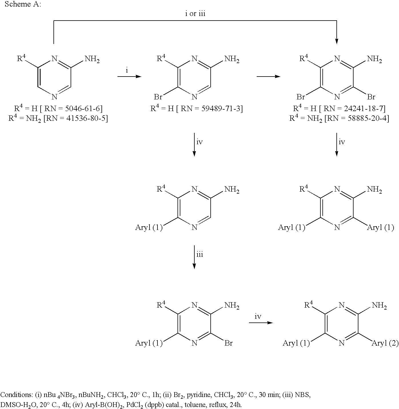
C1([R4])=C([Aryl (1)])N=CC(N)=N1.C1([R4])=C([Aryl (1)])N=C([Aryl (1)])C(N)=N1.C1([R4])=C([Aryl (1)])N=C(Br)C(N)=N1.C1([R4])=C([Aryl (1)])N=C([Aryl (2)])C(N)=N1.C1([R4])=CN=CC(N)=N1.C1([R4])=C(Br)N=CC(N)=N1.C1([R4])=C(Br)N=C(Br)C(N)=N1
